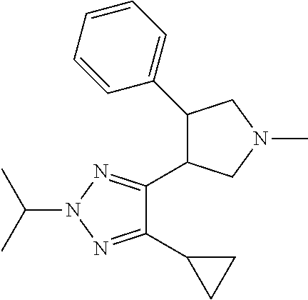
C1(C2CC2)=NN(C(C)C)N=C1C1C(C2=CC=CC=C2)CN(C)C1
